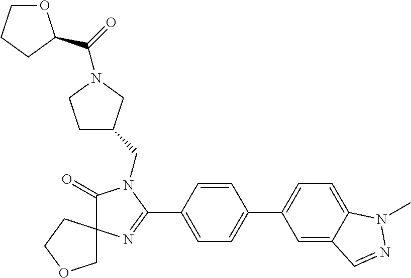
C1(=O)N(CC2CCN(C(=O)C3OCCC3)C2)C(C2=CC=C(C3=CC=C4C(=C3)C=NN4C)C=C2)=NC12COCC2
